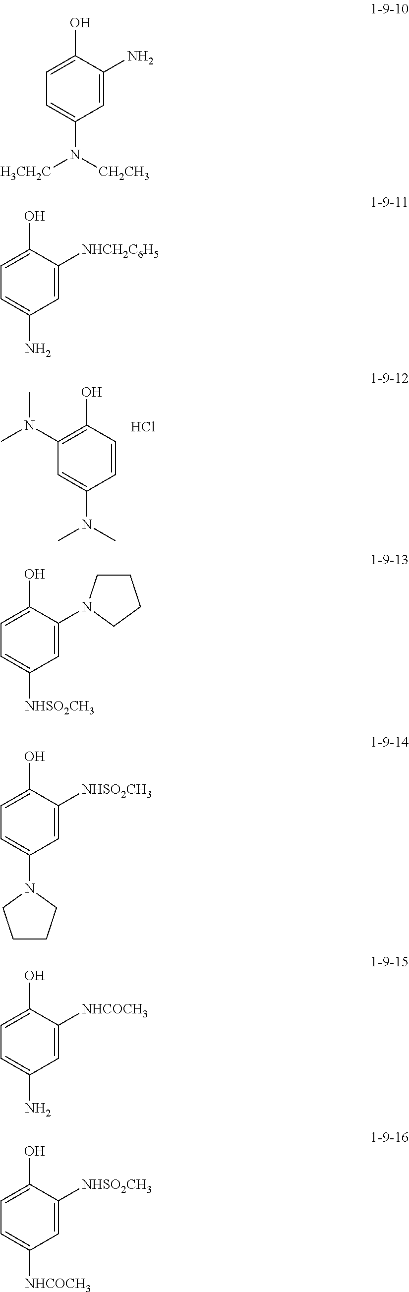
C1(O)=C(N(C)C)C=C(N(C)C)C=C1.Cl.C1(O)=CC=C(N([CH2CH3])[H3CH2C])C=C1N.C1(O)=CC=C(N)C=C1[NHCH2C6H5].C1(O)=CC=C([NHSO2CH3])C=C1N1CCCC1.C1(O)=CC=C(N2CCCC2)C=C1[NHSO2CH3].C1(O)=CC=C(N)C=C1[NHCOCH3].C1(O)=CC=C([NHCOCH3])C=C1[NHSO2CH3]
